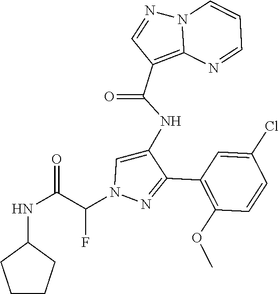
C1(C2=NN(C(C(NC3CCCC3)=O)F)C=C2NC(C2=C3N(N=C2)C=CC=N3)=O)=C(OC)C=CC(Cl)=C1
